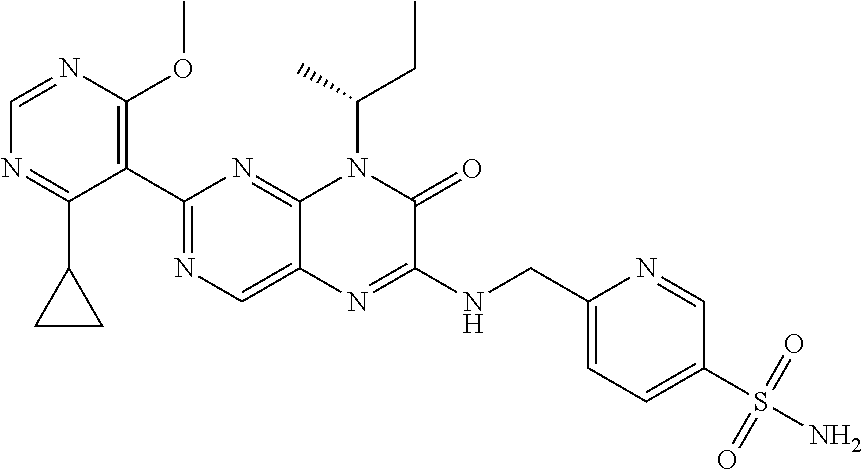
C1=NC(OC)=C(C2=NC=C3C(=N2)N(C(CC)C)C(=O)C(NCC2=CC=C(S(=O)(N)=O)C=N2)=N3)C(C2CC2)=N1
